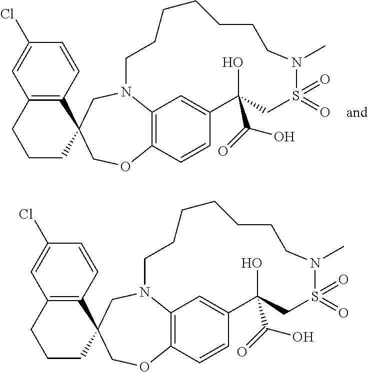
C12=C3C=CC(=C1)C(O)(C(=O)O)CS(=O)(=O)N(C)CCCCCCCN2CC1(CO3)C2=C(CCC1)C=C(Cl)C=C2.C12=C3C=CC(=C1)C(O)(C(=O)O)CS(=O)(=O)N(C)CCCCCCCN2CC1(CO3)C2=C(CCC1)C=C(Cl)C=C2
